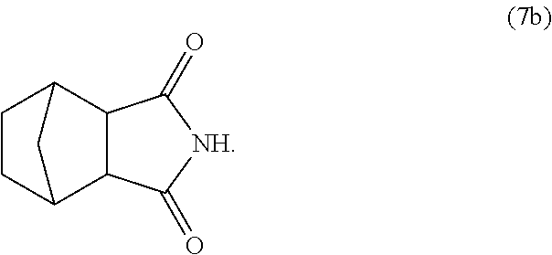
C12C3CCC(C1C(=O)[NH]C2=O)C3
